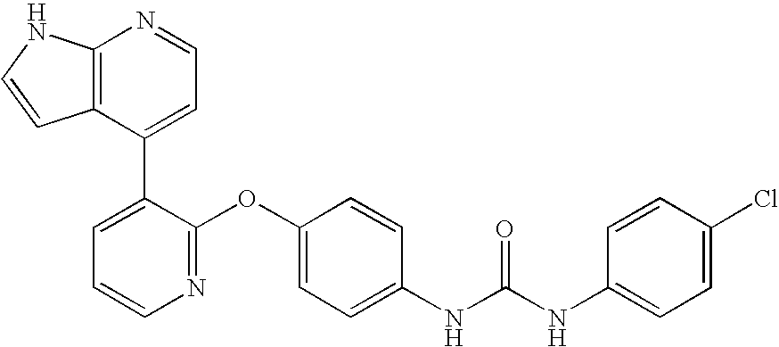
C12=C(C(C3=CC=CN=C3OC3=CC=C(NC(NC4=CC=C(Cl)C=C4)=O)C=C3)=CC=N1)C=CN2
